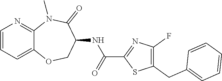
C12=CC=CN=C1N(C)C(=O)C(NC(C1=NC(F)=C(CC3=CC=CC=C3)S1)=O)CO2
